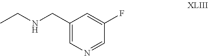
C1(CNCC)=CN=CC(F)=C1
